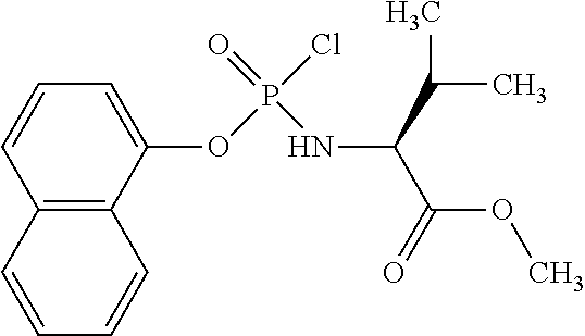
C1(OP(Cl)(=O)NC(C(=O)OC)C(C)C)=CC=CC2=C1C=CC=C2
